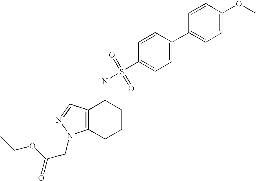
C1(C2=CC=C(S(NC3C4=C(CCC3)N(CC(=O)OCC)N=C4)(=O)=O)C=C2)=CC=C(OC)C=C1
